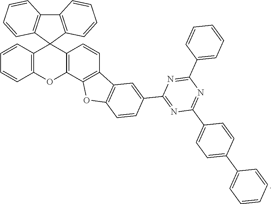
C12=C(OC3=C(C14C1=C(C5=C4C=CC=C5)C=CC=C1)C=CC1=C3OC3=C1C=C(C1=NC(C4=CC=C(C5=CC=CC=C5)C=C4)=NC(C4=CC=CC=C4)=N1)C=C3)C=CC=C2
